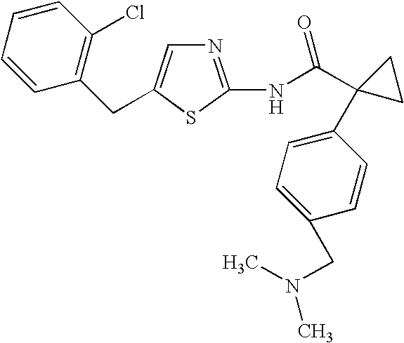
N1=C(NC(C2(C3=CC=C(CN(C)C)C=C3)CC2)=O)SC(CC2=C(Cl)C=CC=C2)=C1
